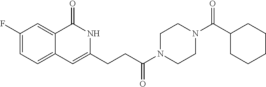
C1(F)=CC=C2C(=C1)C(=O)NC(CCC(N1CCN(C(C3CCCCC3)=O)CC1)=O)=C2
